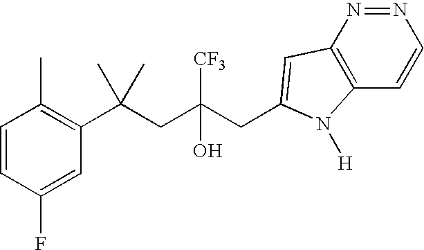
C1=CC(F)=CC(C(CC(CC2=CC3=C(C=CN=N3)N2[H])([CF3])O)(C)C)=C1C
